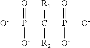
[O-]P(C(P(=O)([O-])[O-])([R1])[R2])(=O)[O-]
